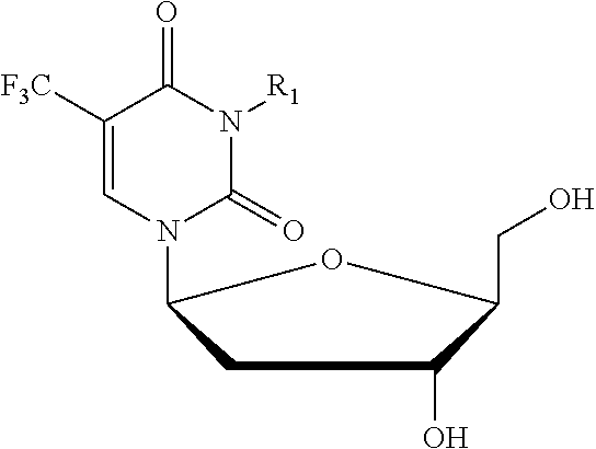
N1([R1])C(=O)N(C2CC(O)C(CO)O2)C=C([F3C])C1=O
